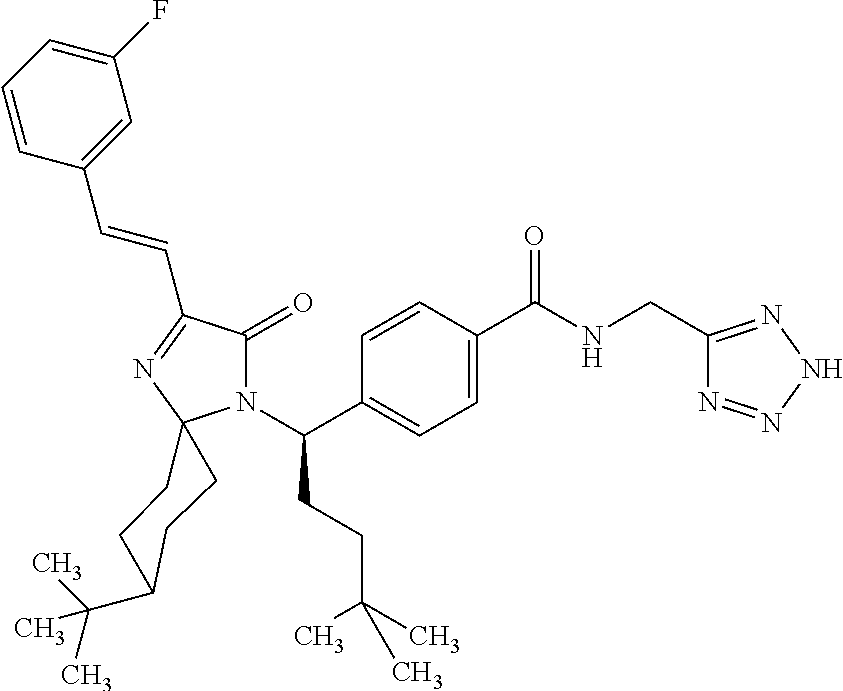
C1=C(C(=O)NCC2=NNN=N2)C=CC(C(N2C(=O)C(C=CC3=CC(F)=CC=C3)=NC23CCC(C(C)(C)C)CC3)CCC(C)(C)C)=C1
